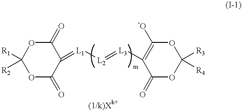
O1C(=O)C(=[L1][L2]=[L3]C2=C([-O])OC([R3])([R4])OC2=O)C(=O)OC1([R1])[R2]
